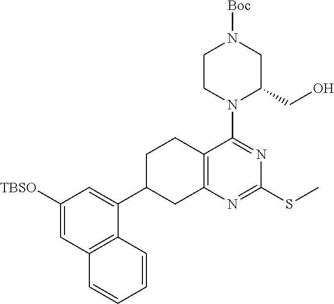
C12=C(N=C(SC)N=C1N1C(CO)CN([Boc])CC1)CC(C1=CC([TBSO])=CC3=C1C=CC=C3)CC2
